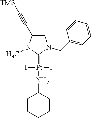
[Pt](I)(I)(=C1N(CC2=CC=CC=C2)C=C(C#C[TMS])N1C)NC1CCCCC1
